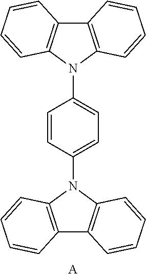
C1=CC2=C(C=C1)N(C1=CC=C(N3C4=C(C5=C3C=CC=C5)C=CC=C4)C=C1)C1=C2C=CC=C1.[A]
